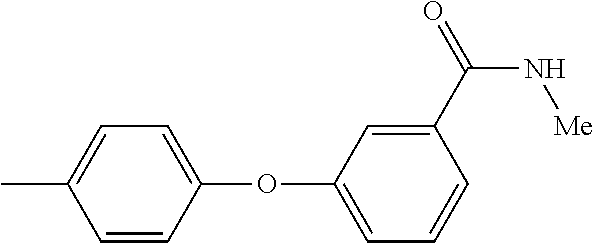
C1=C(C)C=CC(OC2=CC=CC(C(N[Me])=O)=C2)=C1
